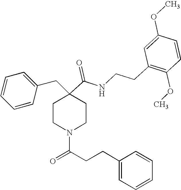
C1=CC=CC(CC2(C(=O)NCCC3=C(OC)C=CC(OC)=C3)CCN(C(CCC3=CC=CC=C3)=O)CC2)=C1
